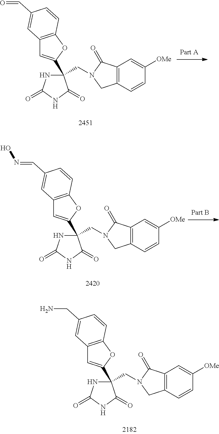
N1C(=O)NC(=O)C1(C1=CC2=C(O1)C=CC(C=O)=C2)CN1CC2=C(C1=O)C=C([OMe])C=C2.N1C(=O)NC(=O)C1(C1=CC2=C(O1)C=CC(C=NO)=C2)CN1CC2=C(C1=O)C=C([OMe])C=C2.N1C(=O)NC(=O)C1(C1=CC2=C(O1)C=CC(CN)=C2)CN1CC2=C(C1=O)C=C([OMe])C=C2
